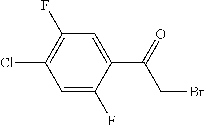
C1=C(F)C(C(CBr)=O)=CC(F)=C1Cl
